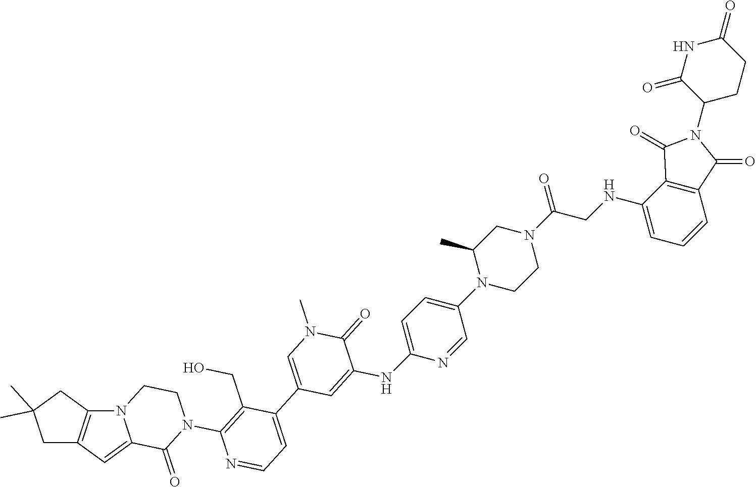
C1=C2C(=O)N(C3=C(CO)C(C4=CN(C)C(=O)C(NC5=CC=C(N6C(C)CN(C(=O)CNC7=CC=CC8=C7C(=O)N(C7C(=O)NC(=O)CC7)C8=O)CC6)C=N5)=C4)=CC=N3)CCN2C2=C1CC(C)(C)C2
